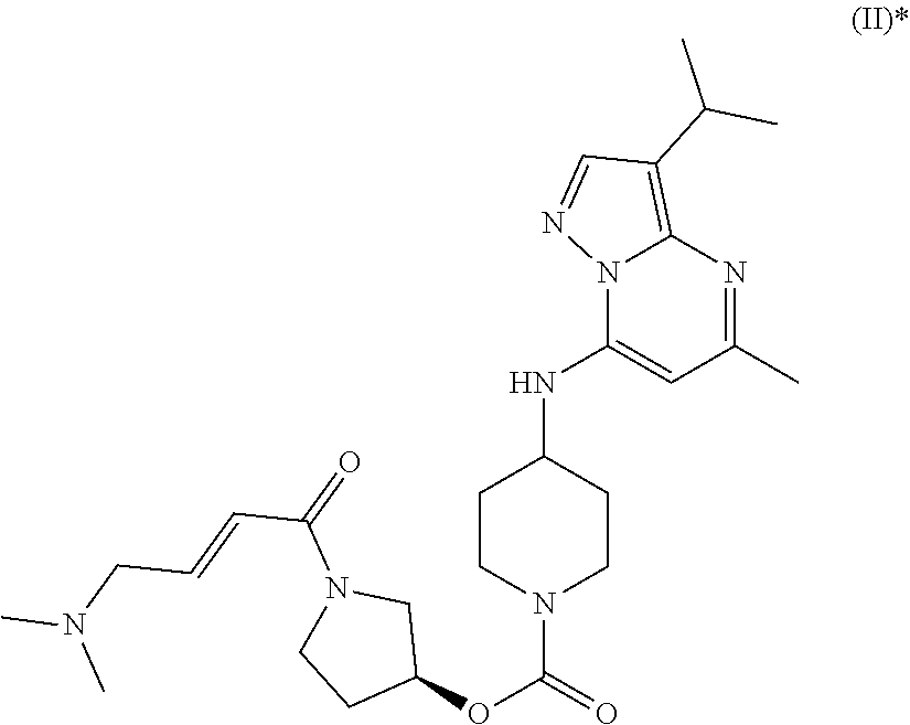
C1CN(C(OC2CN(C(=O)C=CCN(C)C)CC2)=O)CCC1NC1=CC(C)=NC2=C(C(C)C)C=NN12
